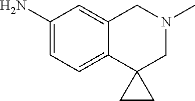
C1(N)=CC=C2C(=C1)CN(C)CC21CC1
